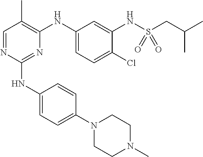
N1(C2=CC=C(NC3=NC(NC4=CC=C(Cl)C(NS(=O)(=O)CC(C)C)=C4)=C(C)C=N3)C=C2)CCN(C)CC1
